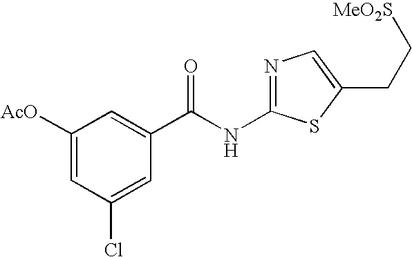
C1([AcO])=CC(Cl)=CC(C(NC2=NC=C(CC[MeO2S])S2)=O)=C1
